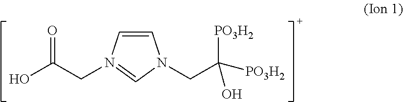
C1=CN(CC(O)=O)=CN1CC([PO3H2])(O)[PO3H2]
